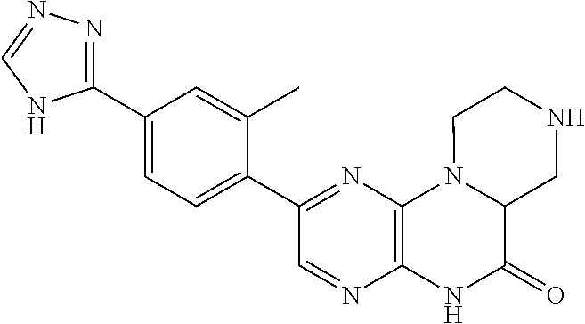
C1(C2=NN=CN2)=CC=C(C2=NC3=C(N=C2)NC(=O)C2N3CCNC2)C(C)=C1
